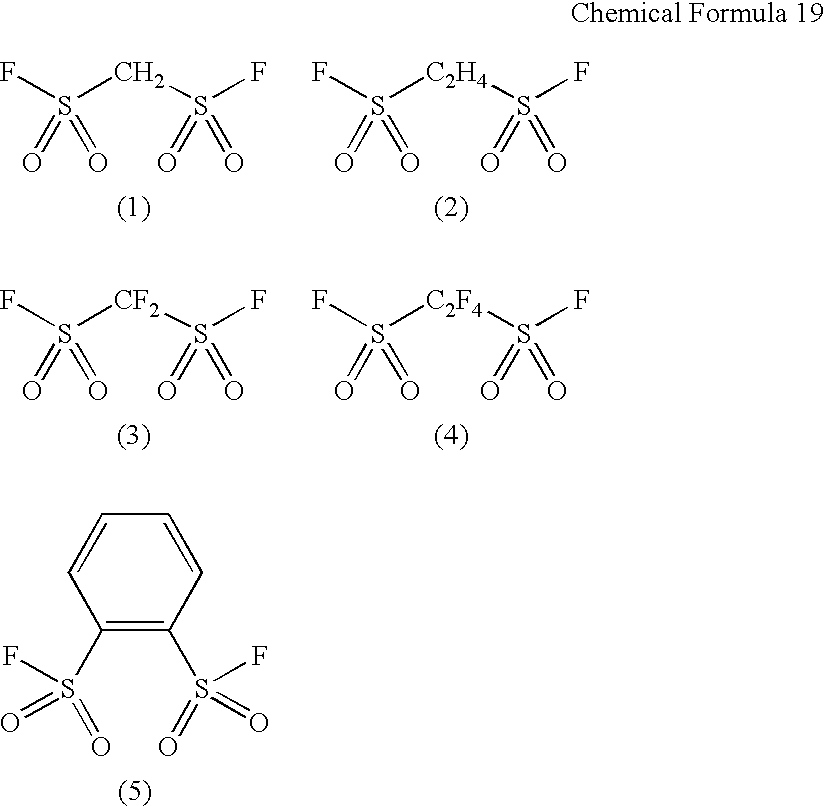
FS([C2H4]S(F)(=O)=O)(=O)=O.FS(CS(F)(=O)=O)(=O)=O.FS([CF2]S(F)(=O)=O)(=O)=O.FS([C2F4]S(F)(=O)=O)(=O)=O.C1(S(F)(=O)=O)=C(S(F)(=O)=O)C=CC=C1
